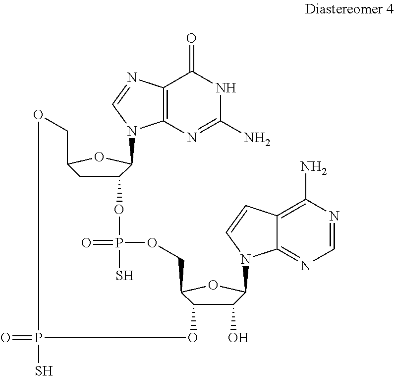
C12=C(N=C(N)NC1=O)N(C1C3CC(O1)COP(=O)(S)OC1C(O)C(N4C5=NC=NC(N)=C5C=C4)OC1COP(S)(=O)O3)C=N2
